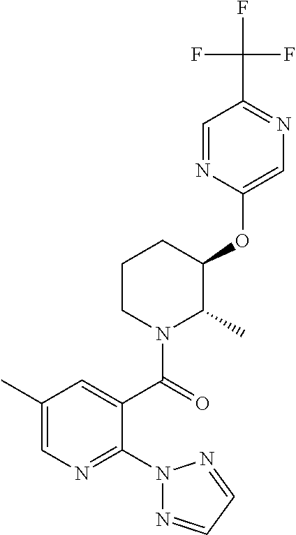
C1CN(C(=O)C2=CC(C)=CN=C2N2N=CC=N2)C(C)C(OC2=CN=C(C(F)(F)F)C=N2)C1
